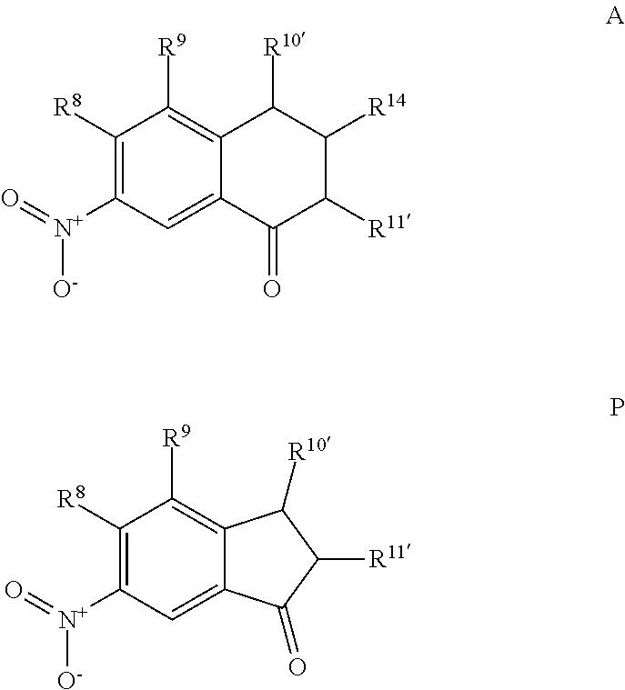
C12=C([R9])C([R8])=C([N+](=O)[O-])C=C1C(=O)C([R11])C([R14])C2[R10].C12=C([R9])C([R8])=C([N+](=O)[O-])C=C1C(=O)C([R11])C2[R10]
